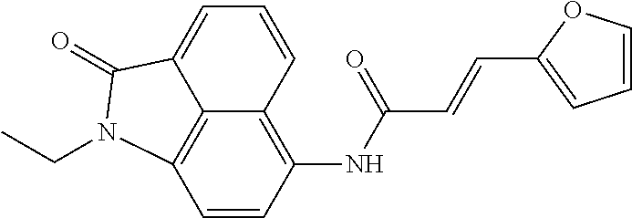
C1=CC2=C(NC(C=CC3=CC=CO3)=O)C=CC3=C2C(=C1)C(=O)N3CC
